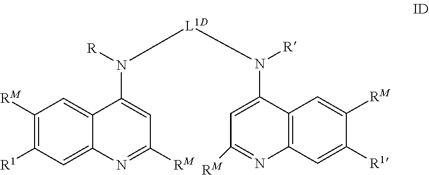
C1([RM])=C([R1])C=C2C(=C1)C(N([R])[L1D]N([R])C1=CC([RM])=NC3=C1C=C([RM])C([R1])=C3)=CC([RM])=N2
